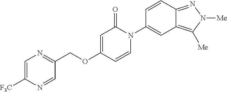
C(OC1=CC(=O)N(C2=CC3=C([Me])N([Me])N=C3C=C2)C=C1)C1=NC=C([F3C])N=C1
